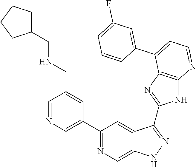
C1=NC=C(C2=NC=C3C(=C2)C(C2=NC4=C(N2)N=CC=C4C2=CC(F)=CC=C2)=NN3)C=C1CNCC1CCCC1
